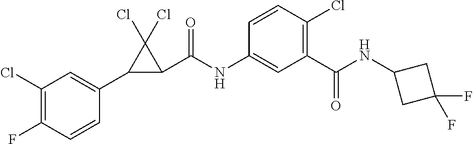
C1(C2C(C(NC3=CC(C(NC4CC(F)(F)C4)=O)=C(Cl)C=C3)=O)C2(Cl)Cl)=CC(Cl)=C(F)C=C1
